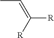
CC=C([R])[R]
